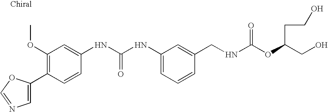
C1(C2=C(OC)C=C(NC(NC3=CC=CC(CNC(OC(CO)CCO)=O)=C3)=O)C=C2)=CN=CO1
